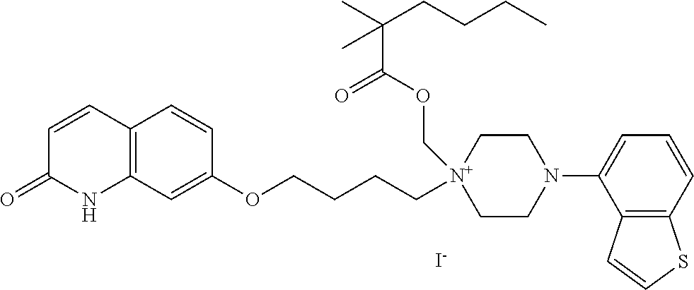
[I-].C12=C(C=C(OCCCC[N+]3(COC(C(C)(CCCC)C)=O)CCN(C4=CC=CC5=C4C=CS5)CC3)C=C1)NC(=O)C=C2
